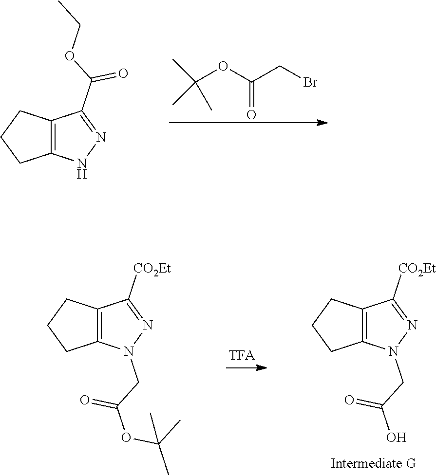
C12=C(CCC1)C(C(=O)OCC)=NN2.O=C(OC(C)(C)C)CBr.C12=C(CCC1)C([CO2Et])=NN2CC(O)=O.C12=C(CCC1)C([CO2Et])=NN2CC(OC(C)(C)C)=O
